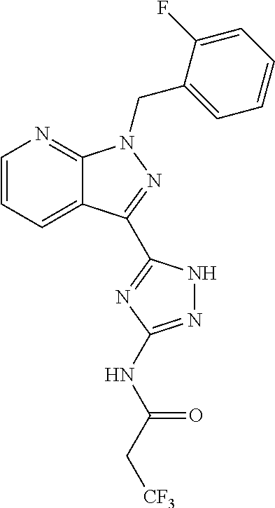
C12=CC=CN=C1N(CC1=CC=CC=C1F)N=C2C1=NC(NC(C[CF3])=O)=NN1
